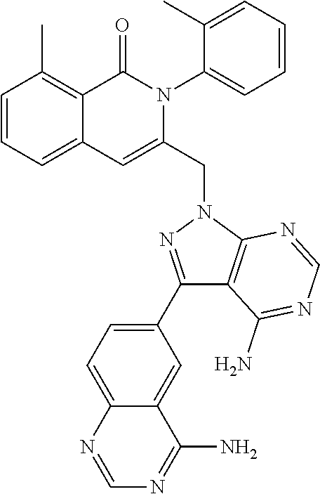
C1=CC=C2C(=C1C)C(=O)N(C1=CC=CC=C1C)C(CN1C3=C(C(N)=NC=N3)C(C3=CC=C4C(=C3)C(N)=NC=N4)=N1)=C2
